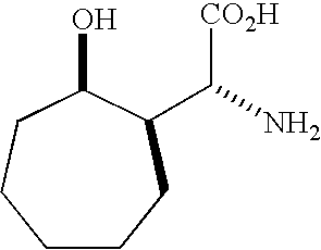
C1CCC(C([CO2H])N)C(O)CC1
